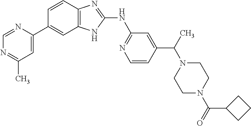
C1=NC(C2=CC3=C(C=C2)N=C(NC2=NC=CC(C(C)N4CCN(C(=O)C5CCC5)CC4)=C2)N3)=CC(C)=N1
